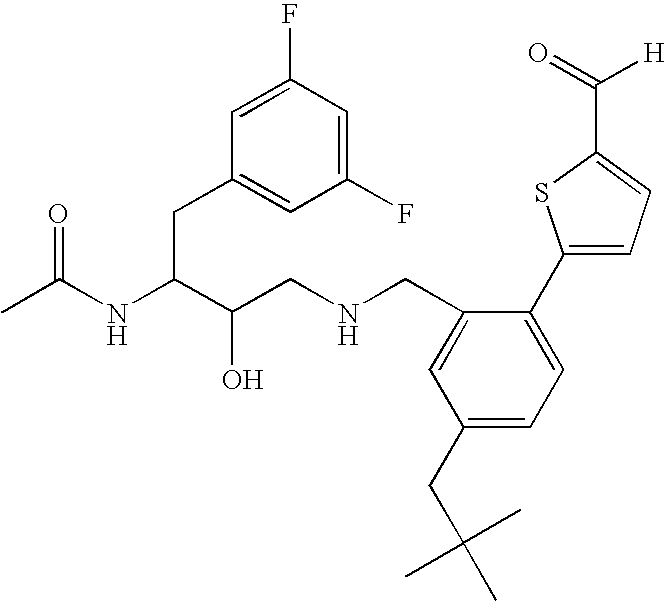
CC(NC(C(CNCC1=CC(CC(C)(C)C)=CC=C1C1=CC=C(C(=O)[H])S1)O)CC1=CC(F)=CC(F)=C1)=O
